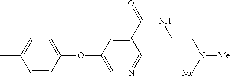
C1=C(C)C=CC(OC2=CN=CC(C(NCCN([Me])[Me])=O)=C2)=C1
